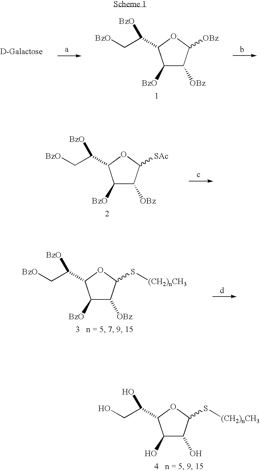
C1([BzO])C([OBz])C([SAc])OC1C([BzO])C[BzO].C1(O)C(O)C(S[(CH2)nCH3])OC1C(O)CO.C1([BzO])C([OBz])C([OBz])OC1C([BzO])C[BzO].C1([BzO])C([OBz])C(S[(CH2)nCH3])OC1C([BzO])C[BzO]
